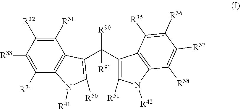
C1([R34])=C([R33])C([R32])=C([R31])C2=C1N([R41])C([R50])=C2C([R91])([R90])C1=C([R51])N([R42])C2=C1C([R35])=C([R36])C([R37])=C2[R38]
